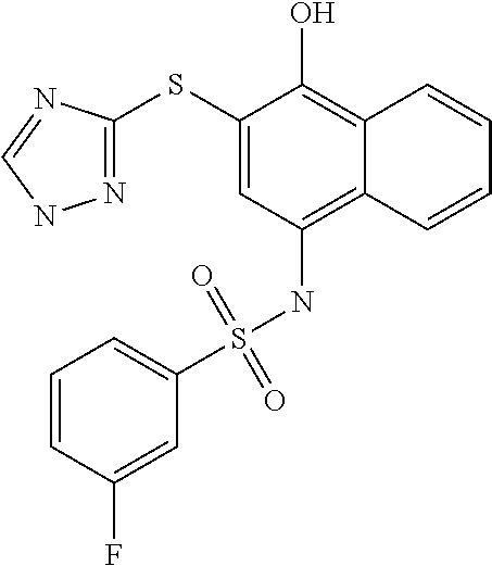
N1=C(SC2=CC(NS(=O)(=O)C3=CC=CC(F)=C3)=C3C(=C2O)C=CC=C3)N=CN1
